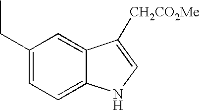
C1=C2C(=CC=C1CC)NC=C2[CH2CO2Me]
